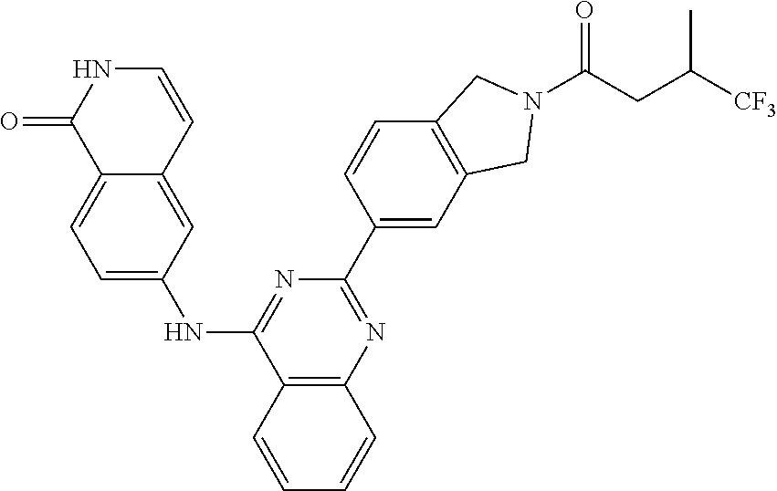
C1=CC2=CC(NC3=NC(C4=CC5=C(C=C4)CN(C(=O)CC(C)[CF3])C5)=NC4=C3C=CC=C4)=CC=C2C(=O)N1
